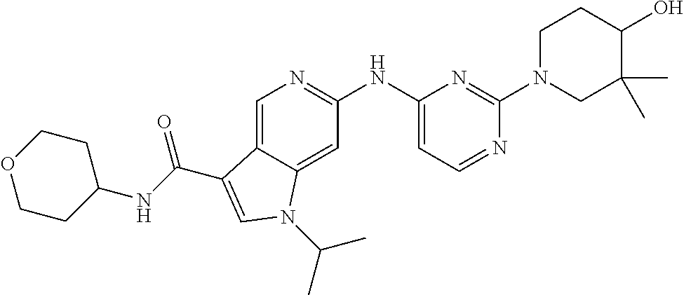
C1COCCC1NC(=O)C1=CN(C(C)C)C2=CC(NC3=CC=NC(N4CC(C)(C)C(O)CC4)=N3)=NC=C21
